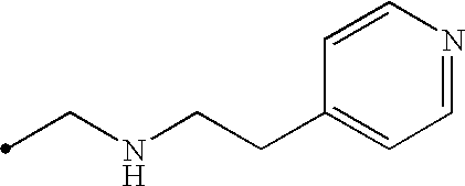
C(NCCC1=CC=NC=C1)C
